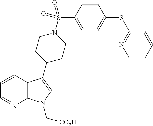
C12=C(C=CC=N1)C(C1CCN(S(C3=CC=C(SC4=NC=CC=C4)C=C3)(=O)=O)CC1)=CN2C[CO2H]
